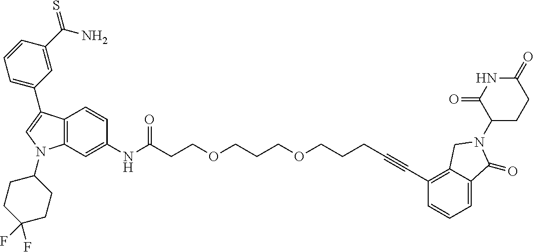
C12=C(C=C(NC(CCOCCCOCCCC#CC3=C4C(=CC=C3)C(=O)N(C3CCC(=O)NC3=O)C4)=O)C=C1)N(C1CCC(F)(F)CC1)C=C2C1=CC=CC(C(N)=S)=C1
